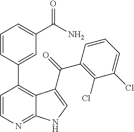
C1=CC(C2=C3C(=NC=C2)NC=C3C(=O)C2=C(Cl)C(Cl)=CC=C2)=CC(C(N)=O)=C1
